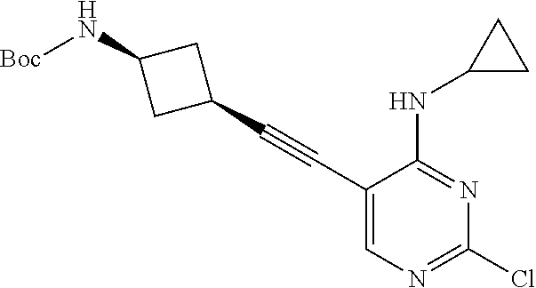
C1(C#CC2=CN=C(Cl)N=C2NC2CC2)CC(N[Boc])C1
